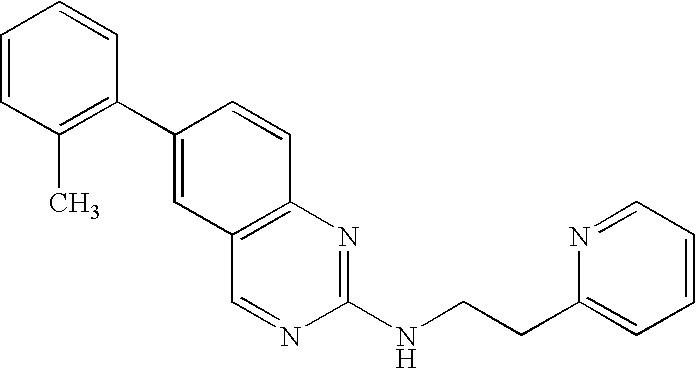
C1=CC(C)=C(C2=CC3=C(C=C2)N=C(NCCC2=CC=CC=N2)N=C3)C=C1
